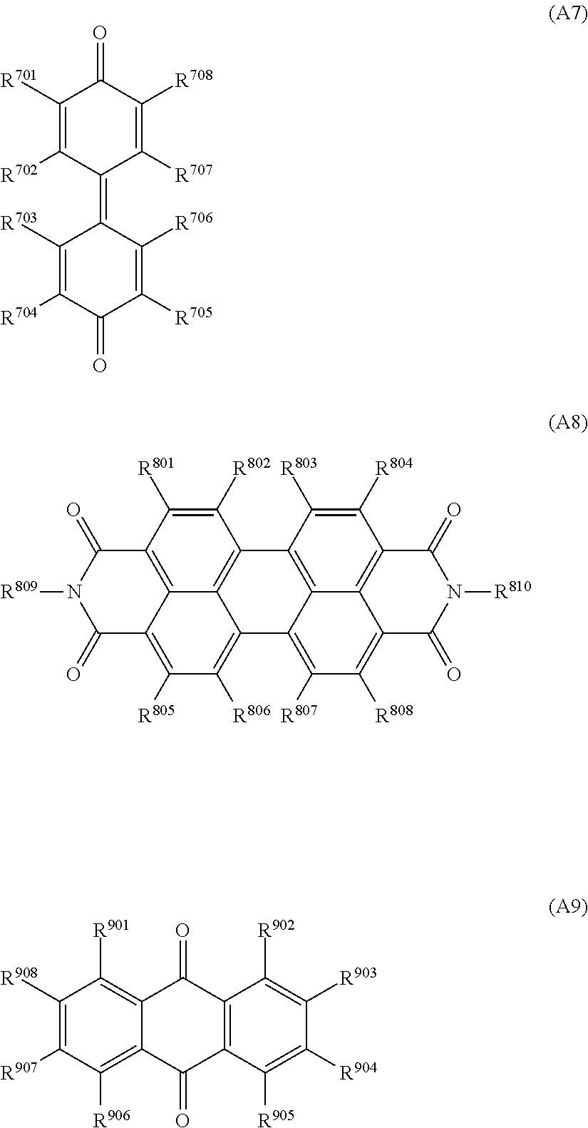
C1([R701])=C([R702])C(=C2C([R703])=C([R704])C(=O)C([R705])=C2[R706])C([R707])=C([R708])C1=O.C1([R802])=C([R801])C2=C3C4=C1C1=C5C(=C([R807])C([R808])=C6C5=C(C([R804])=C1[R803])C(=O)N([R810])C6=O)C4=C([R806])C([R805])=C3C(=O)N([R809])C2=O.C1([R908])=C([R907])C([R906])=C2C(=C1[R901])C(=O)C1=C(C2=O)C([R905])=C([R904])C([R903])=C1[R902]
